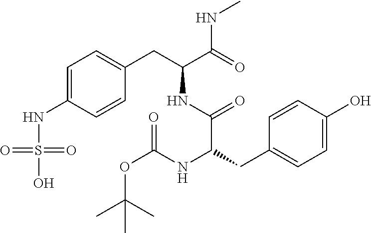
C1=C(NS(O)(=O)=O)C=CC(CC(C(=O)NC)NC(=O)C(NC(OC(C)(C)C)=O)CC2=CC=C(O)C=C2)=C1
